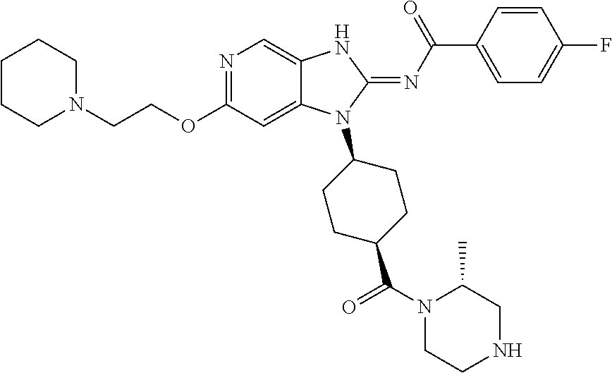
C1CCN(CCOC2=NC=C3C(=C2)N(C2CCC(C(=O)N4CCNCC4C)CC2)C(=NC(C2=CC=C(F)C=C2)=O)N3)CC1
